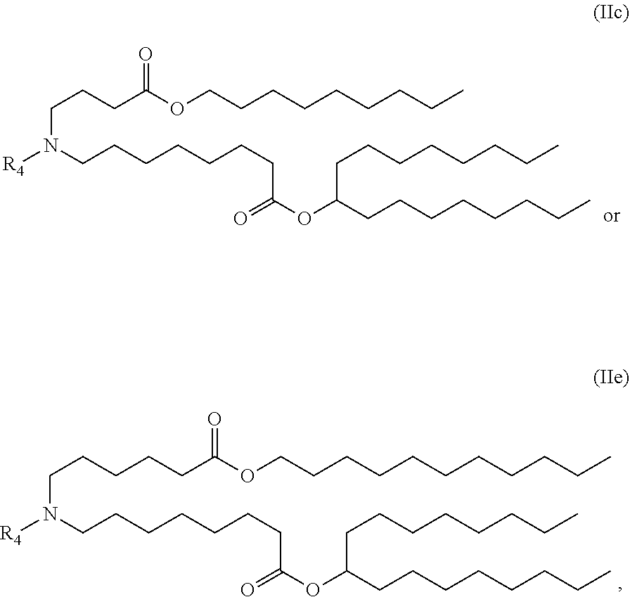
C(N([R4])CCCCCCCC(OC(CCCCCCCC)CCCCCCCC)=O)CCC(OCCCCCCCCC)=O.C(N([R4])CCCCCCCC(OC(CCCCCCCC)CCCCCCCC)=O)CCCCC(OCCCCCCCCCCC)=O
